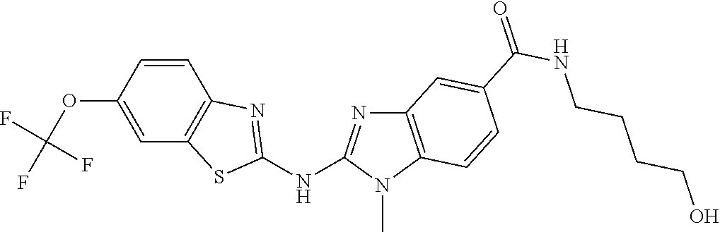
C1(OC(F)(F)F)=CC2=C(C=C1)N=C(NC1=NC3=C(N1C)C=CC(C(NCCCCO)=O)=C3)S2
